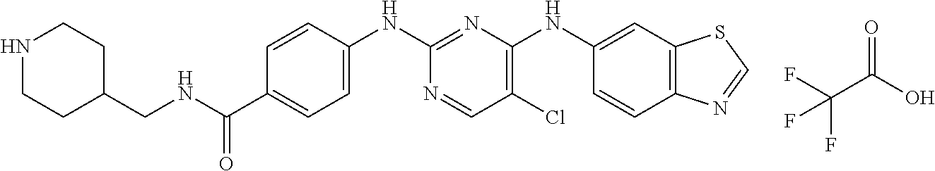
C12=C(N=CS1)C=CC(NC1=C(Cl)C=NC(NC3=CC=C(C(NCC4CCNCC4)=O)C=C3)=N1)=C2.O=C(C(F)(F)F)O
